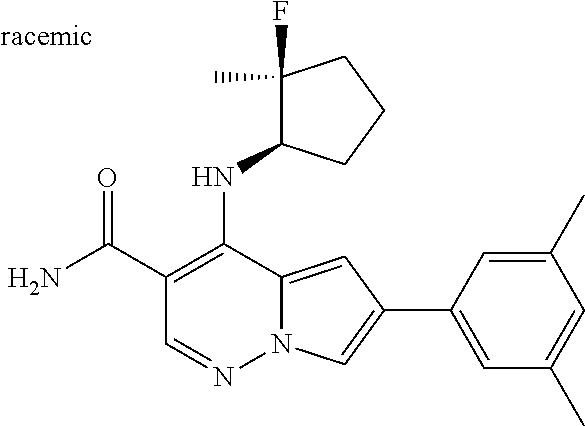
O=C(C1=C(NC2C(F)(C)CCC2)C2=CC(C3=CC(C)=CC(C)=C3)=CN2N=C1)N
